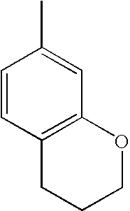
C1=CC2=C(C=C1C)OCCC2
